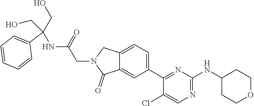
C12=CC=C(C3=NC(NC4CCOCC4)=NC=C3Cl)C=C1C(=O)N(CC(NC(CO)(CO)C1=CC=CC=C1)=O)C2
